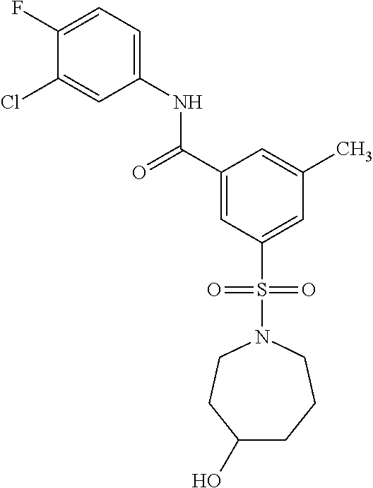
C1(Cl)=CC(NC(C2=CC(S(N3CCC(O)CCC3)(=O)=O)=CC(C)=C2)=O)=CC=C1F
